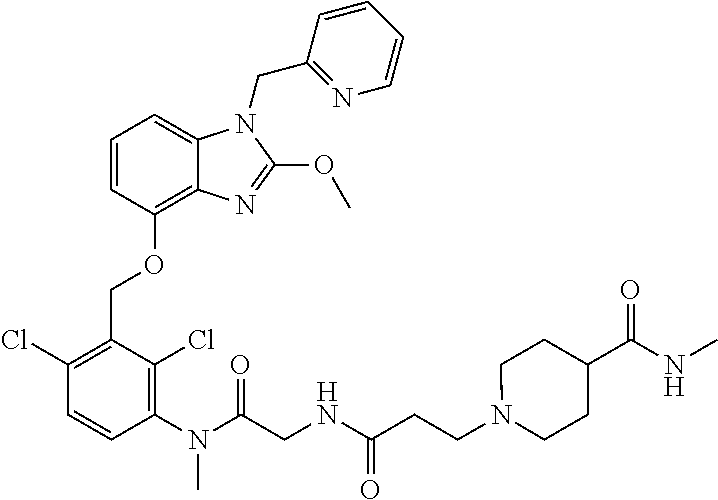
C1=CC(OCC2=C(Cl)C=CC(N(C)C(=O)CNC(=O)CCN3CCC(C(=O)NC)CC3)=C2Cl)=C2C(=C1)N(CC1=NC=CC=C1)C(OC)=N2
